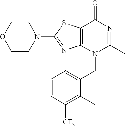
C1CN(C2=NC3=C(S2)C(=O)N=C(C)N3CC2=CC=CC([CF3])=C2C)CCO1
